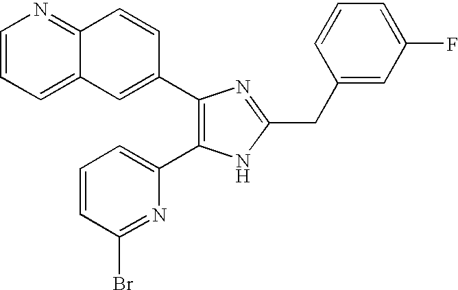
C1=CC=C2C(=N1)C=CC(C1=C(C3=CC=CC(Br)=N3)NC(CC3=CC(F)=CC=C3)=N1)=C2
